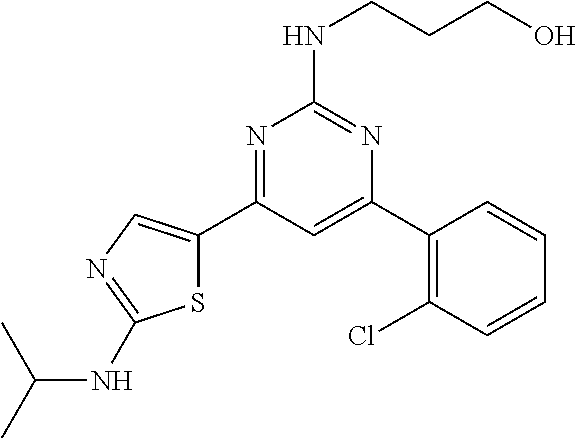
N1=C(C2=CN=C(NC(C)C)S2)C=C(C2=C(Cl)C=CC=C2)N=C1NCCCO
